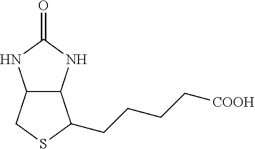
C12C(NC(=O)N1)C(CCCC[COOH])SC2
